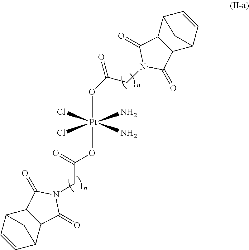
O([Pt](N)(N)(Cl)(Cl)OC(CN1C(=O)C2C(C3C=CC2C3)C1=O)=O)C(=O)CN1C(=O)C2C(C3C=CC2C3)C1=O
